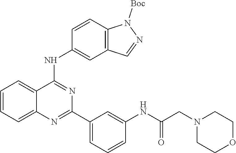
C1=CC=C2C(=C1)C(NC1=CC3=C(C=C1)N([Boc])N=C3)=NC(C1=CC=CC(NC(=O)CN3CCOCC3)=C1)=N2
